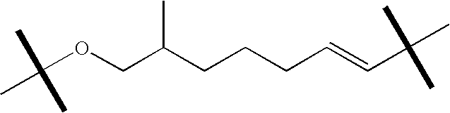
C(OCC(CCCC=CC(C)(C)C)C)(C)(C)C
